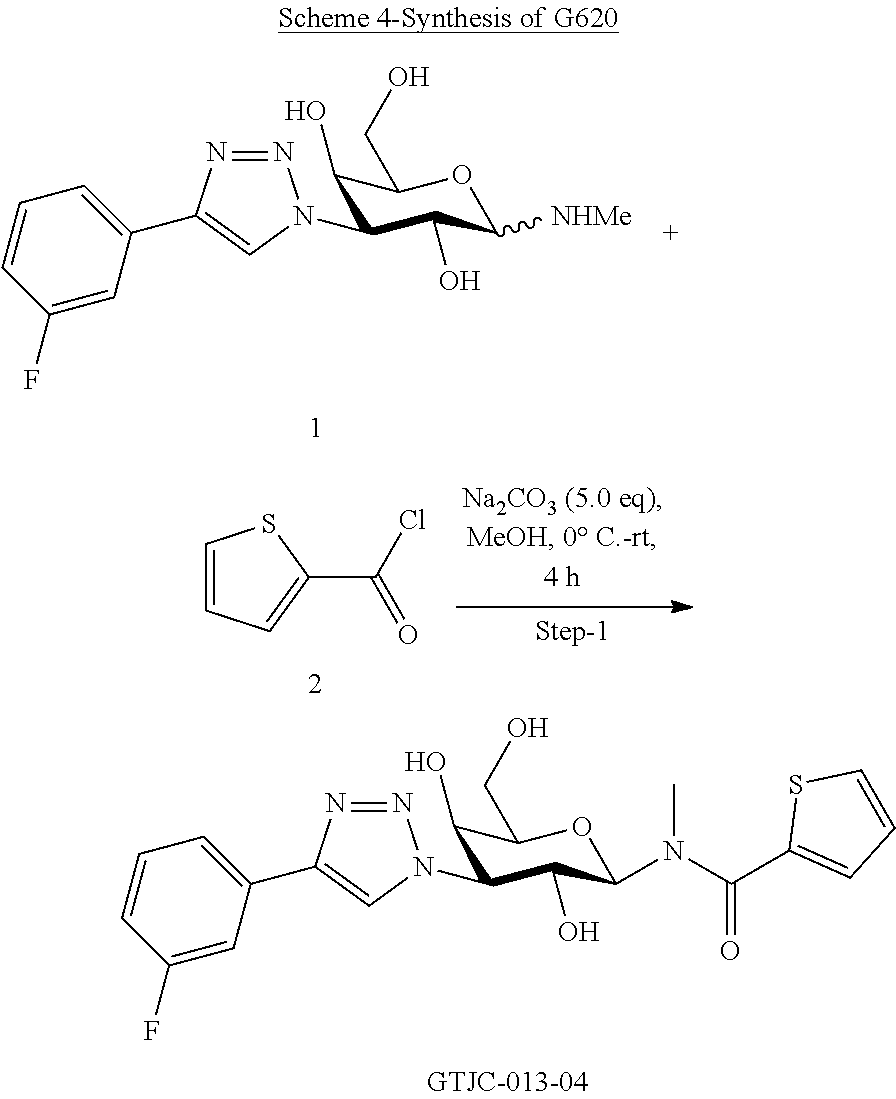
C1(O)C(N2N=NC(C3=CC=CC(F)=C3)=C2)C(O)C(N(C(C2=CC=CS2)=O)C)OC1CO.C1(O)C(N2N=NC(C3=CC=CC(F)=C3)=C2)C(O)C([NHMe])OC1CO.C1=CC=C(C(=O)Cl)S1
